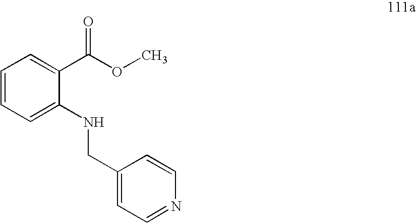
C1=CC=C(NCC2=CC=NC=C2)C(C(OC)=O)=C1
